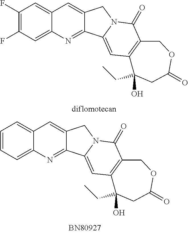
C12=CC(F)=C(F)C=C1C=C1C(=N2)C2=CC3=C(C(=O)N2C1)COC(=O)CC3(O)CC.C12=CC=CC=C1C=C1C(=N2)C2=CC3=C(C(=O)N2C1)COC(=O)CC3(O)CC
